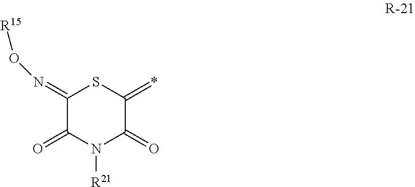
C1(=NO[R15])C(=O)N([R21])C(=O)C(=*)S1
